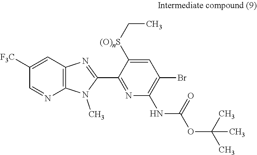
C12=C(C=C([F3C])C=N1)N=C(C1=NC(NC(OC(C)(C)C)=O)=C(Br)C=C1[(O)nS]CC)N2C
